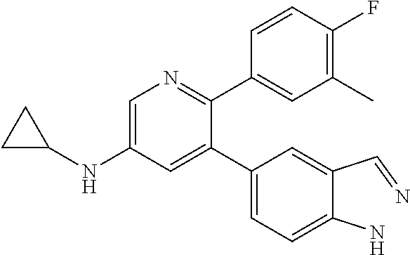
C1=C(NC2CC2)C=C(C2=CC=C(N)C(C=N)=C2)C(C2=CC(C)=C(F)C=C2)=N1
